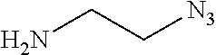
NCC[N3]
